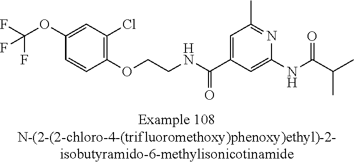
C1(OC(F)(F)F)=CC(Cl)=C(OCCNC(C2=CC(C)=NC(NC(=O)C(C)C)=C2)=O)C=C1
